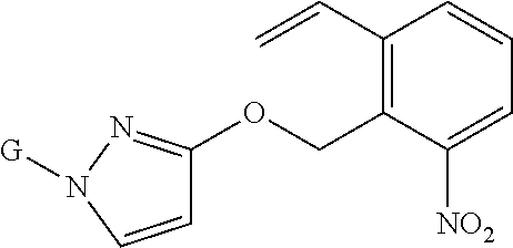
C1(C=C)=C(COC2=NN([G])C=C2)C([NO2])=CC=C1
